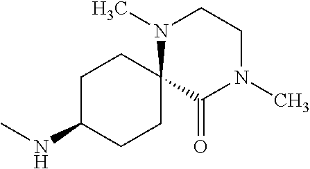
C1C(NC)CCC2(C1)C(=O)N(C)CCN2C
